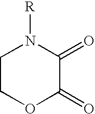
C1COC(=O)C(=O)N1[R]
